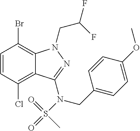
C1=CC(Cl)=C2C(=C1Br)N(CC(F)F)N=C2N(CC1=CC=C(OC)C=C1)S(=O)(C)=O
